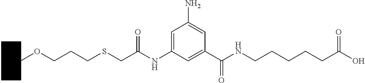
C1CCCC(OCCCSCC(NC2=CC(N)=CC(C(NCCCCCC(O)=O)=O)=C2)=O)C1
